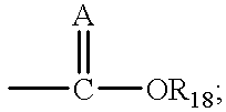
CC([OR18])=[A]
